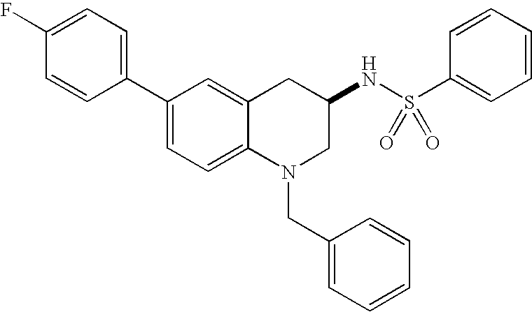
C1(C2=CC=C(F)C=C2)=CC=C2C(=C1)CC(NS(C1=CC=CC=C1)(=O)=O)CN2CC1=CC=CC=C1
